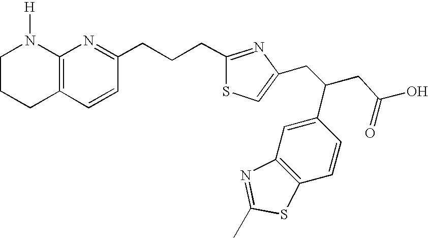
C12=C(C=CC(CCCC3=NC(CC(CC(O)=O)C4=CC5=C(C=C4)SC(C)=N5)=CS3)=N1)CCCN2[H]
